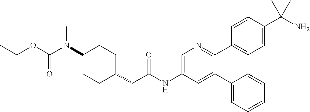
C1(N(C(OCC)=O)C)CCC(CC(NC2=CN=C(C3=CC=C(C(N)(C)C)C=C3)C(C3=CC=CC=C3)=C2)=O)CC1
